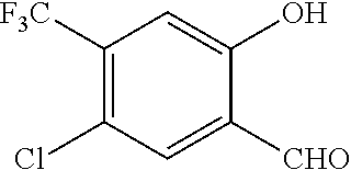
C1([F3C])=C(Cl)C=C([CHO])C(O)=C1
